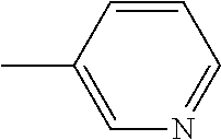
CC1=CN=CC=C1
